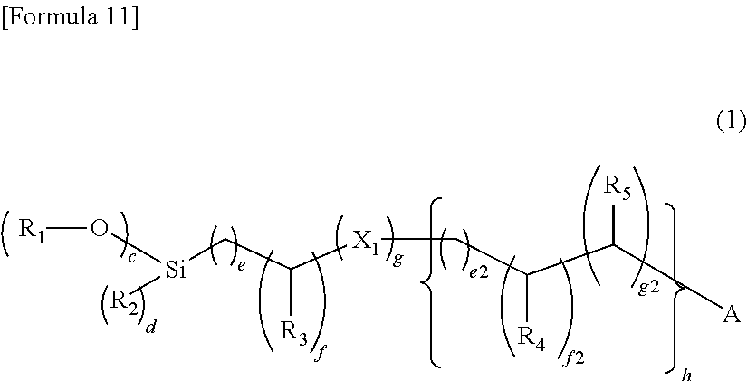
[R1]O[Si](CC([X1]CC(C([A])[R5])[R4])[R3])[R2]
